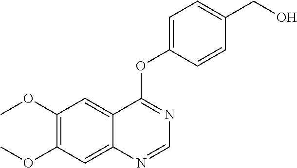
C1(OC)=C(OC)C=C2C(=C1)C(OC1=CC=C(CO)C=C1)=NC=N2
